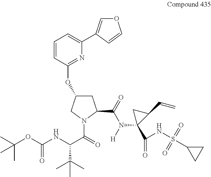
C1=CC(OC2CC(C(N(C3(C(NS(C4CC4)(=O)=O)=O)C(C=C)C3)[H])=O)N(C(=O)C(NC(OC(C)(C)C)=O)C(C)(C)C)C2)=NC(C2=COC=C2)=C1
